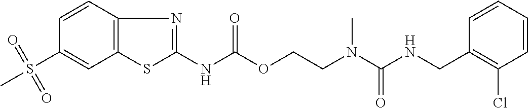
C1=CC(CNC(N(CCOC(NC2=NC3=C(S2)C=C(S(C)(=O)=O)C=C3)=O)C)=O)=C(Cl)C=C1
